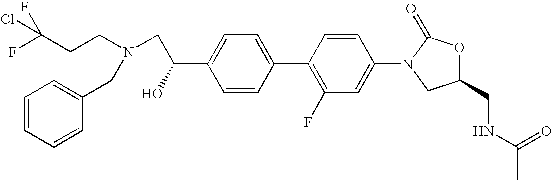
C1=C(C(CN(CCC(F)(F)Cl)CC2=CC=CC=C2)O)C=CC(C2=C(F)C=C(N3CC(CNC(C)=O)OC3=O)C=C2)=C1
